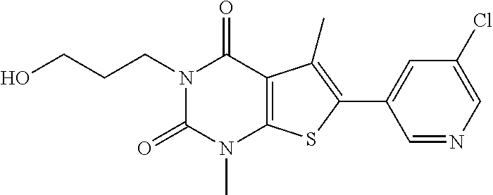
N1(CCCO)C(=O)N(C)C2=C(C1=O)C(C)=C(C1=CC(Cl)=CN=C1)S2
